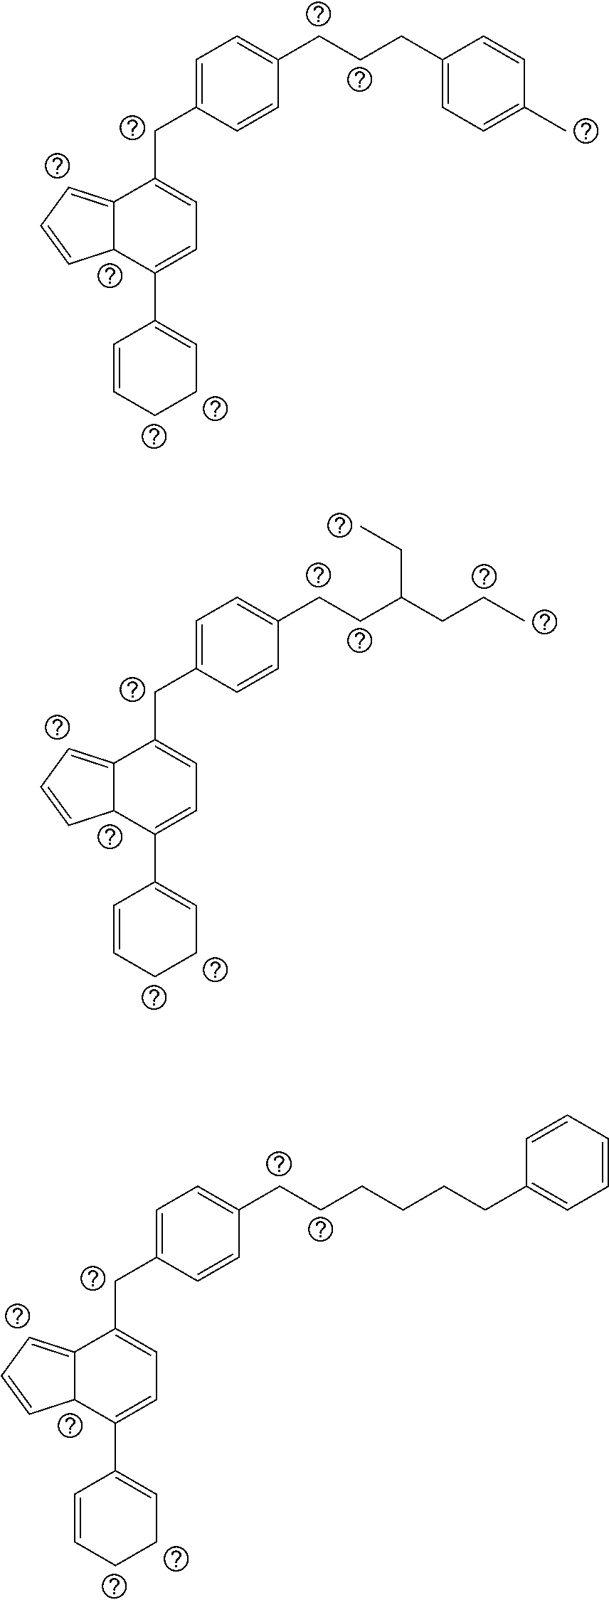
C(CCC1=CC=C(C)C=C1)C1=CC=C(CC2=CC=C(C3=CCCC=C3)C3C2=CC=C3)C=C1.C(CCCCCC1=CC=CC=C1)C1=CC=C(CC2=CC=C(C3=CCCC=C3)C3C2=CC=C3)C=C1.C(CC(CCC)CC)C1=CC=C(CC2=CC=C(C3=CCCC=C3)C3C2=CC=C3)C=C1
